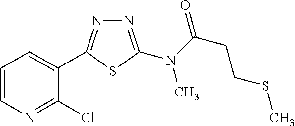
N1=C(N(C(=O)CCSC)C)SC(C2=CC=CN=C2Cl)=N1
